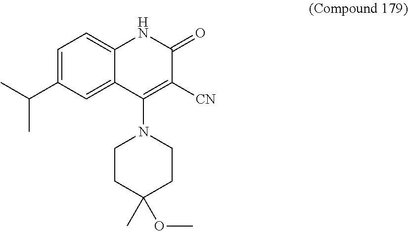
C1=C(C(C)C)C=C2C(=C1)NC(=O)C([CN])=C2N1CCC(C)(OC)CC1
